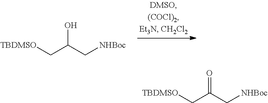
C(C(C[NHBoc])=O)[TBDMSO].C(C(C[NHBoc])O)[TBDMSO]
